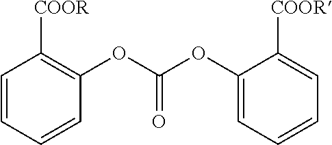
C1=CC=CC(OC(OC2=CC=CC=C2[COOR])=O)=C1[COOR]
